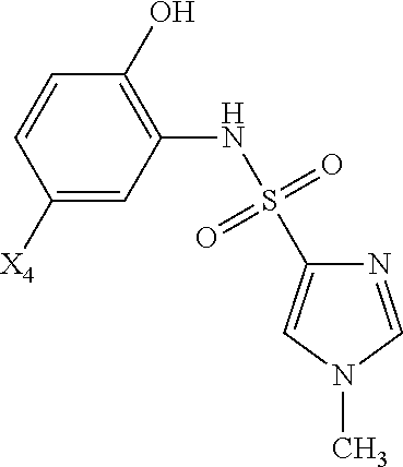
C1([X4])=CC(NS(C2=CN(C)C=N2)(=O)=O)=C(O)C=C1
